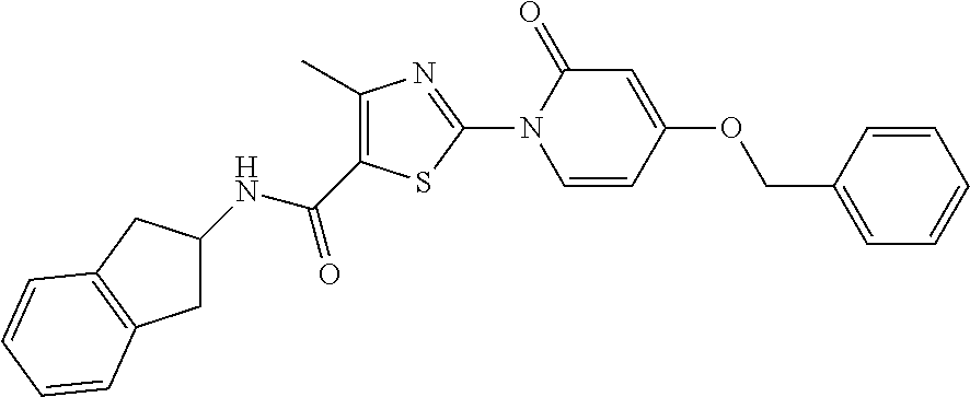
C1=CN(C2=NC(C)=C(C(NC3CC4=C(C3)C=CC=C4)=O)S2)C(=O)C=C1OCC1=CC=CC=C1
